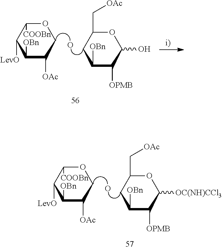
O1C([COOBn])C([LevO])C([OBn])C([OAc])C1.O.C1C([OBn])C([OPMB])C([OC(NH)CCl3])OC1C[OAc].O1C([COOBn])C([LevO])C([OBn])C([OAc])C1.O.C1C([OBn])C([OPMB])C(O)OC1C[OAc]
